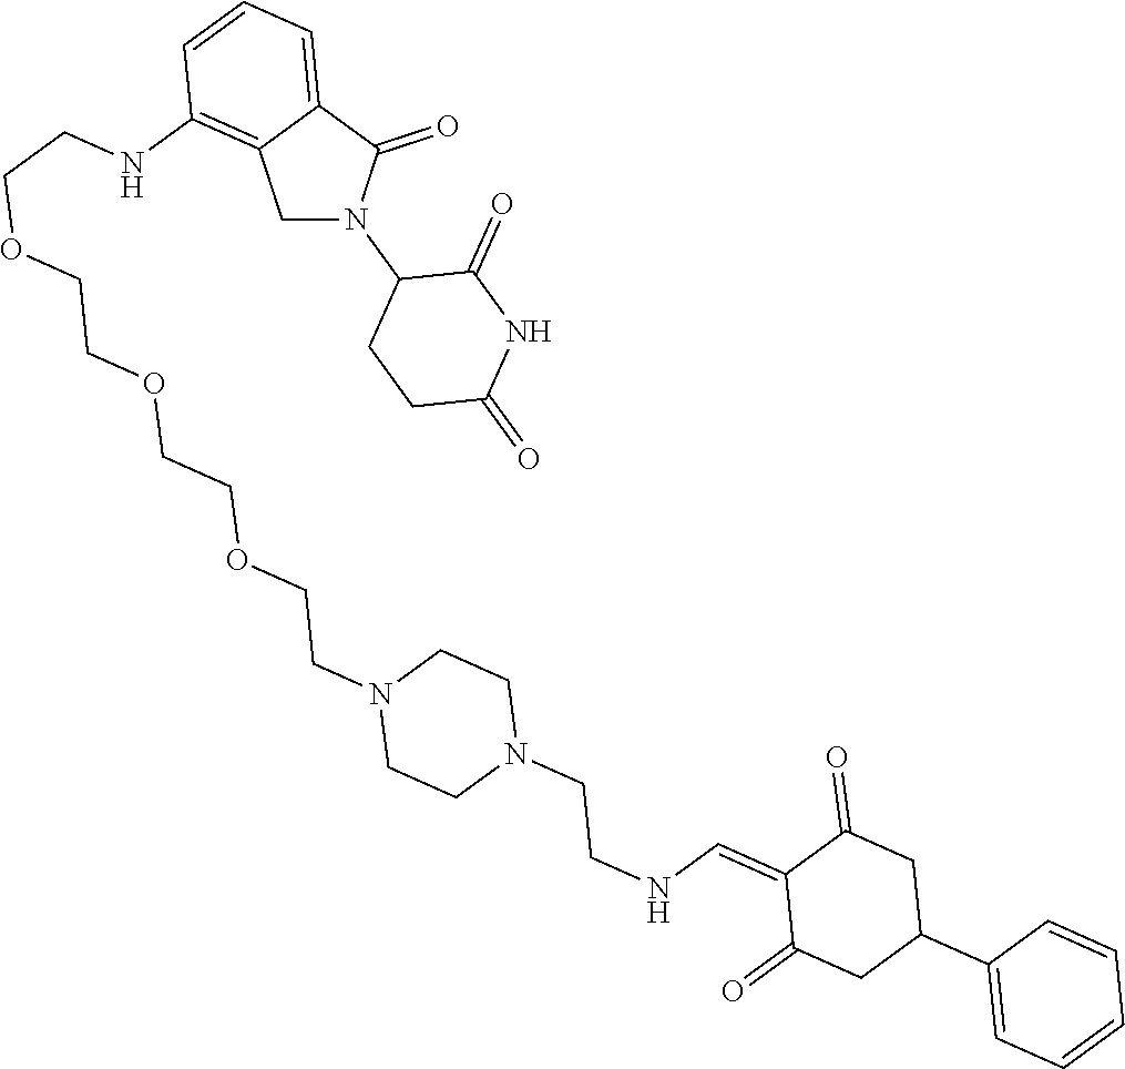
C1N(C2CCC(=O)NC2=O)C(=O)C2=CC=CC(NCCOCCOCCOCCN3CCN(CCNC=C4C(=O)CC(C5=CC=CC=C5)CC4=O)CC3)=C12
